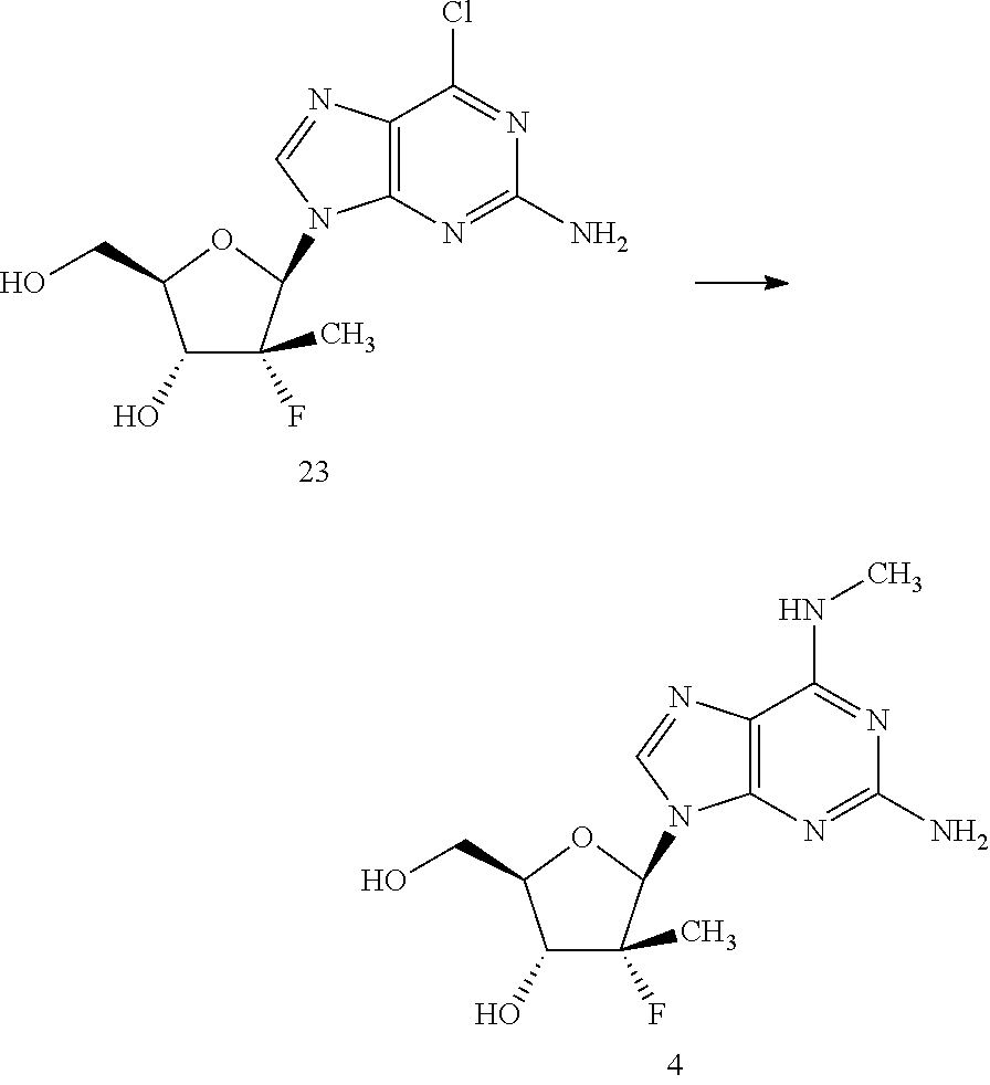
C1(O)C(F)(C)C(N2C3=C(C(NC)=NC(N)=N3)N=C2)OC1CO.C1(O)C(F)(C)C(N2C3=C(C(Cl)=NC(N)=N3)N=C2)OC1CO
